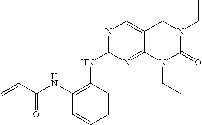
N1=C(NC2=C(NC(C=C)=O)C=CC=C2)N=C2C(=C1)CN(CC)C(=O)N2CC
